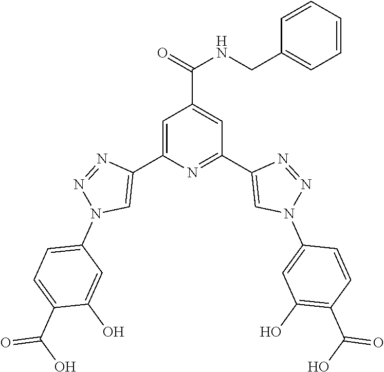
C1=C(C2=CN(C3=CC=C(C(O)=O)C(O)=C3)N=N2)N=C(C2=CN(C3=CC(O)=C(C(O)=O)C=C3)N=N2)C=C1C(=O)NCC1=CC=CC=C1
